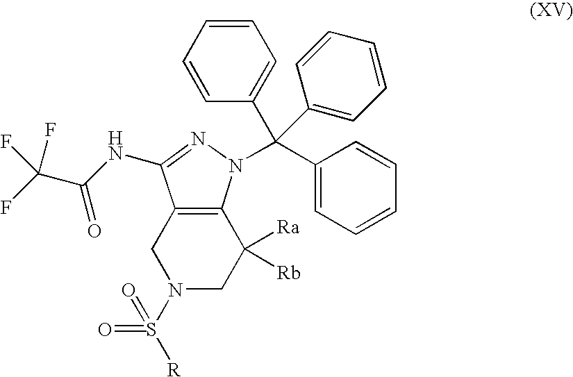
C1([Ra])([Rb])C2=C(CN(S([R])(=O)=O)C1)C(NC(C(F)(F)F)=O)=NN2C(C1=CC=CC=C1)(C1=CC=CC=C1)C1=CC=CC=C1
